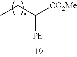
CCC([CO2Me])[Ph]
